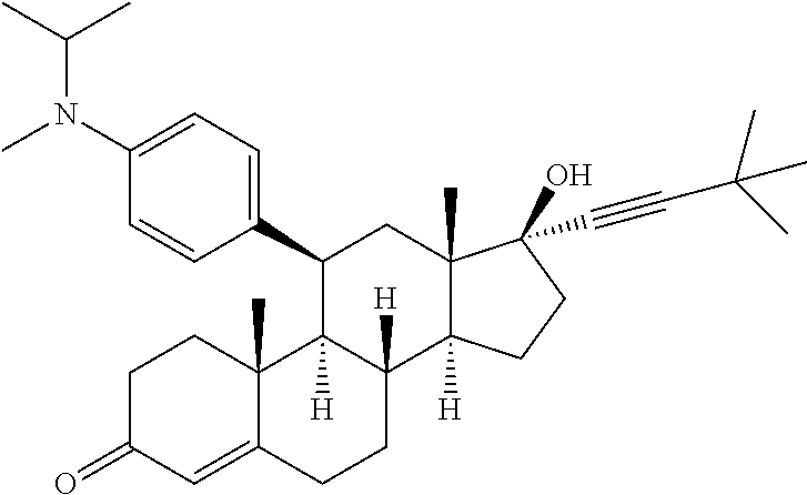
C1(C2C3([H])C([H])(C4([H])C(C)(C2)C(O)(C#CC(C)(C)C)CC4)CCC2=CC(=O)CCC32C)=CC=C(N(C)C(C)C)C=C1
